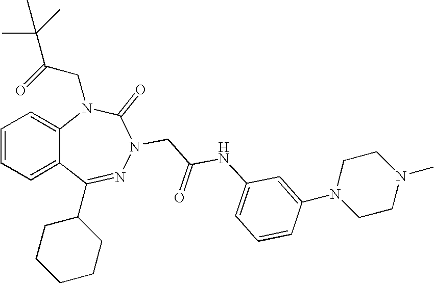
C1=CC=C2C(=C1)N(CC(=O)C(C)(C)C)C(=O)N(CC(NC1=CC=CC(N3CCN(C)CC3)=C1)=O)N=C2C1CCCCC1
